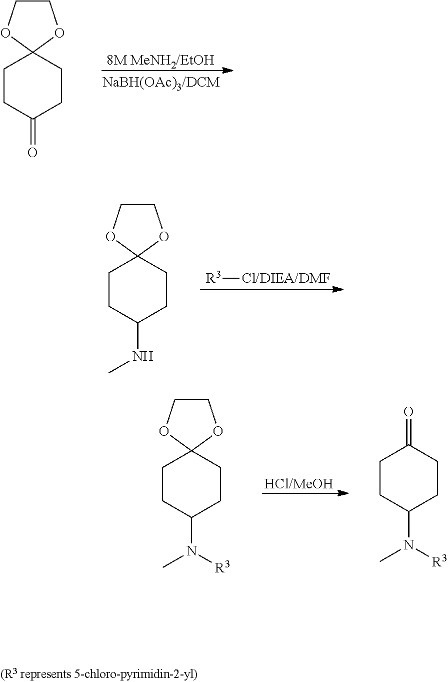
C1CC(=O)CCC12OCCO2.C1CC(NC)CCC12OCCO2.[R3][Cl/DIEA/DMF].C1CC(N(C)[R3])CCC12OCCO2.C1CC(N(C)[R3])CCC1=O
